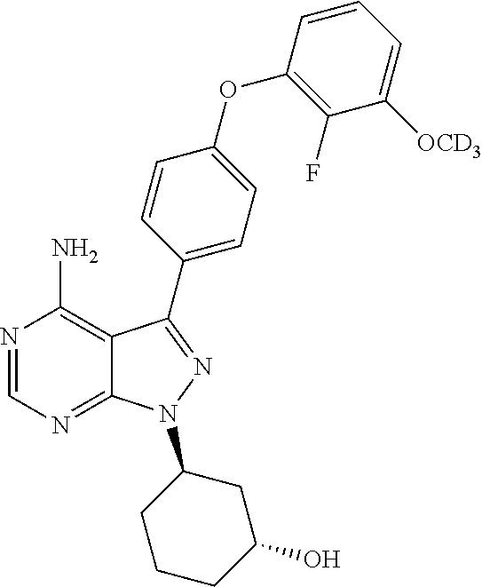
C12=C(N)N=CN=C1N(C1CCCC(O)C1)N=C2C1=CC=C(OC2=C(F)C([OCD3])=CC=C2)C=C1
